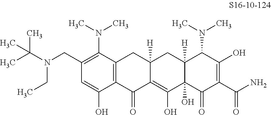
C1(CN(CC)C(C)(C)C)=C(N(C)C)C2=C(C(O)=C1)C(=O)C1=C(O)C3(O)C([H])(CC1([H])C2)C(N(C)C)C(O)=C(C(N)=O)C3=O
